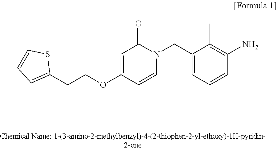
C1=C(OCCC2=CC=CS2)C=CN(CC2=CC=CC(N)=C2C)C1=O
